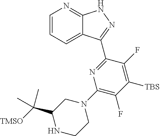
C1=CC=C2C(=N1)NN=C2C1=NC(N2CC(C([TMSO])(C)C)NCC2)=C(F)C([TBS])=C1F
